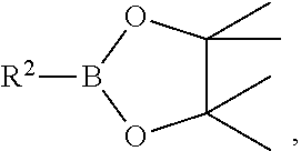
[R2]B1OC(C)(C)C(C)(C)O1
